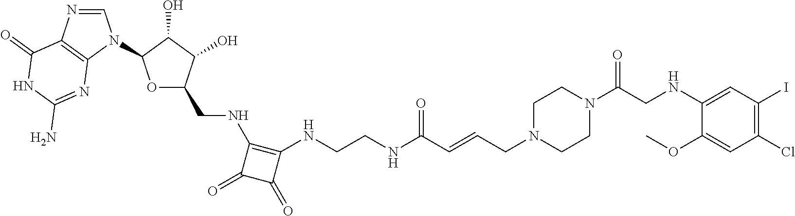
C1=NC2=C(N1C1OC(CNC3=C(NCCNC(C=CCN4CCN(C(CNC5=CC(I)=C(Cl)C=C5OC)=O)CC4)=O)C(=O)C3=O)C(O)C1O)N=C(N)NC2=O
